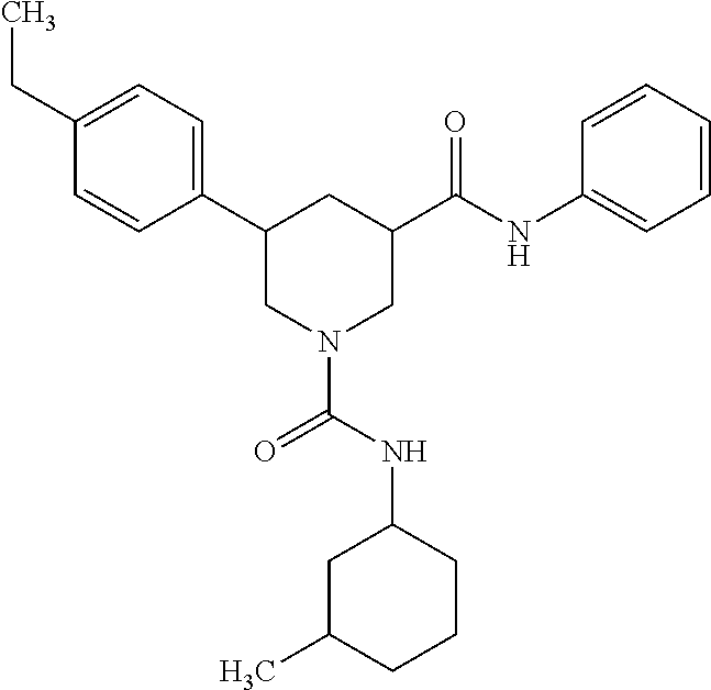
C1(CC)=CC=C(C2CN(C(NC3CC(C)CCC3)=O)CC(C(NC3=CC=CC=C3)=O)C2)C=C1
